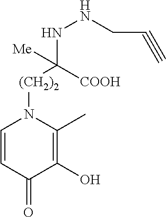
C1=CC(=O)C(O)=C(C)N1[(CH2)2]C([COOH])(NNCC#C)[Me]
